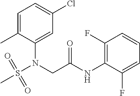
C1=C(C)C(N(CC(NC2=C(F)C=CC=C2F)=O)S(=O)(=O)C)=CC(Cl)=C1
